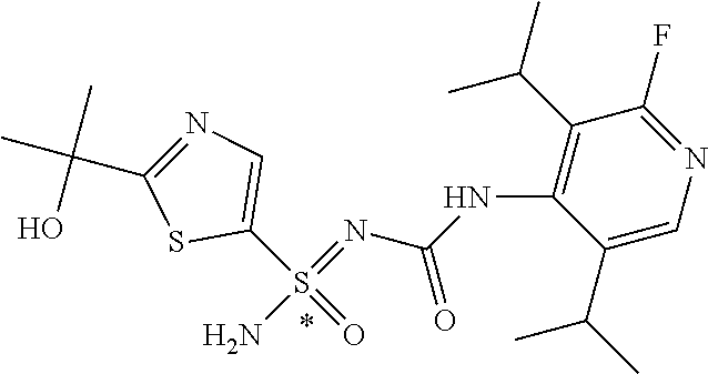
C1(S(=O)(=NC(NC2=C(C(C)C)C(F)=NC=C2C(C)C)=O)N)=CN=C(C(C)(C)O)S1
